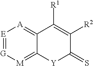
[E]1=[G][M]=C2C(=[A]1)C([R1])=C([R2])C(=S)[Y]2
